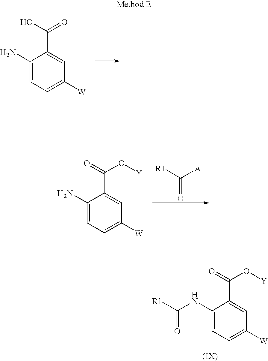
C1(NC(=O)[R1])=CC=C([W])C=C1C(=O)O[Y].C1(N)=CC=C([W])C=C1C(O)=O.[R1]C([A])=O.C1(N)=CC=C([W])C=C1C(=O)O[Y]
